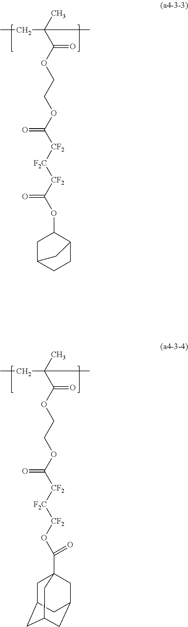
CCC(C)(C(OCCOC([CF2][F2C][CF2]C(OC1CC2CCC1C2)=O)=O)=O)C.CCC(C)(C(OCCOC([CF2][F2C][CF2]OC(C12CC3CC(CC(C1)C3)C2)=O)=O)=O)C
